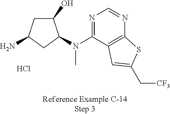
NC1CC(O)C(N(C2=NC=NC3=C2C=C(C[CF3])S3)C)C1.Cl
